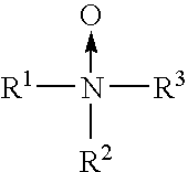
[R1]N([R3])([R2])->O
